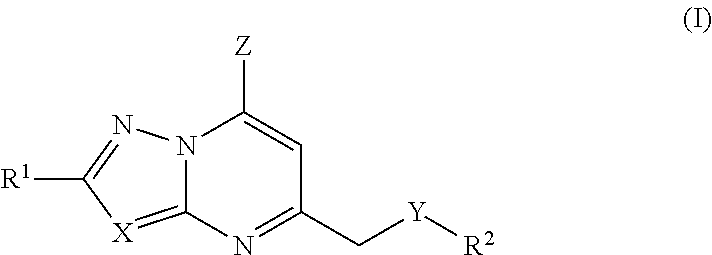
N12C(=[X]C([R1])=N1)N=C(C[Y][R2])C=C2[Z]
